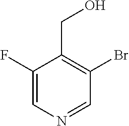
C1(F)=CN=CC(Br)=C1CO
